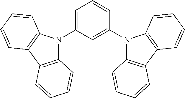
C12=C(C3=C(C=CC=C3)N1C1=CC(N3C4=C(C5=C3C=CC=C5)C=CC=C4)=CC=C1)C=CC=C2
